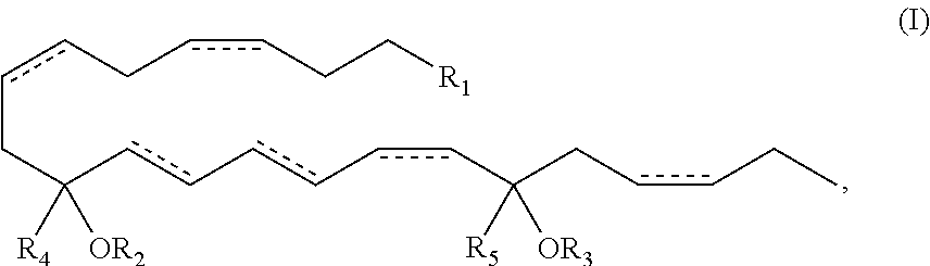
c(cCC[R1])CccCC(cc-cc-ccC(CccCC)([R5])[OR3])([R4])[OR2]
